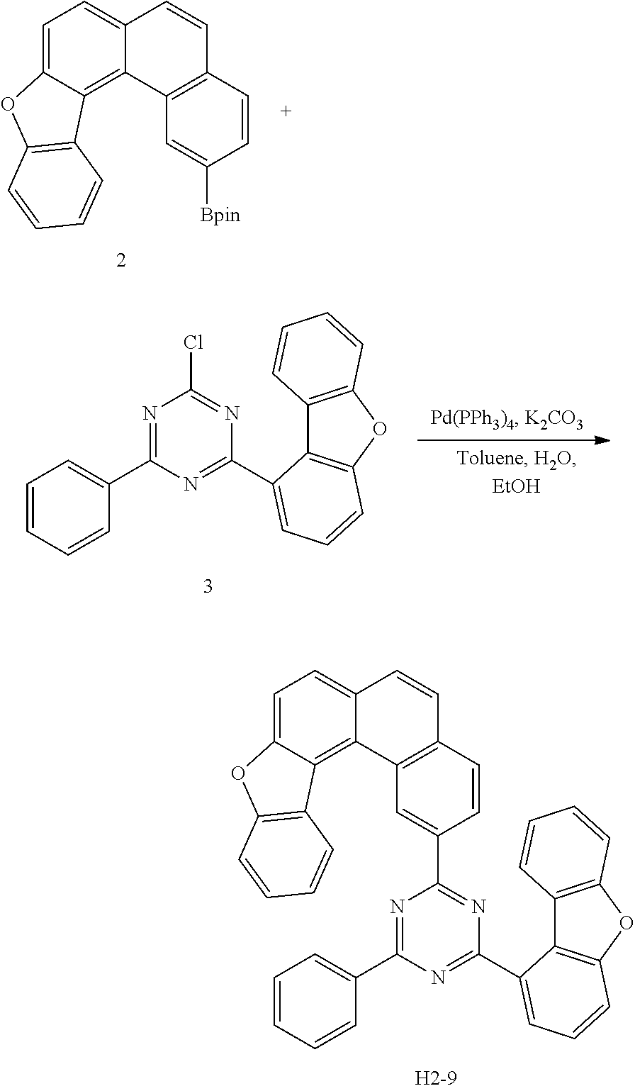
C1=C2C(=C3C(=C1)C=CC1=C3C=C([Bpin])C=C1)C1=C(O2)C=CC=C1.C12=C(OC3=C1C(C1=NC(C4=CC=CC=C4)=NC(Cl)=N1)=CC=C3)C=CC=C2.C1=C2C(=C3C(=C1)C=CC1=C3C=C(C3=NC(C4=CC=CC5=C4C4=C(O5)C=CC=C4)=NC(C4=CC=CC=C4)=N3)C=C1)C1=C(O2)C=CC=C1
